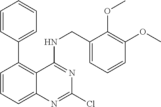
C1=CC=CC=C1C1=C2C(=CC=C1)N=C(Cl)N=C2NCC1=CC=CC(OC)=C1OC
